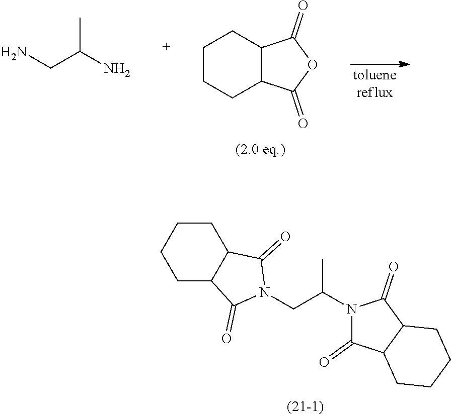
C1CCC2C(C1)C(=O)OC2=O.CC(N)CN.C1C2C(CCC1)C(=O)N(CC(N1C(=O)C3C(C1=O)CCCC3)C)C2=O
